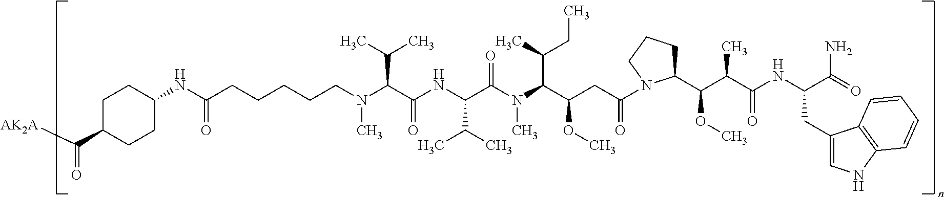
C(C(C)C)(C(=O)NC(C(C)C)C(N(C(C(CC)C)C(OC)CC(N1C(C(C(C(NC(CC2=CNC3=C2C=CC=C3)C(=O)N)=O)C)OC)CCC1)=O)C)=O)N(C)CCCCCC(NC1CCC(C([AK2A])=O)CC1)=O
